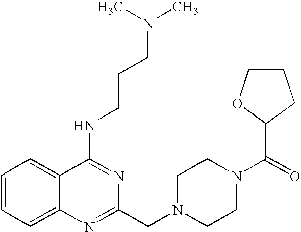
C1=CC=C2C(=C1)C(NCCCN(C)C)=NC(CN1CCN(C(=O)C3CCCO3)CC1)=N2
